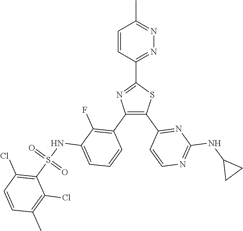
C1(C2=NN=C(C)C=C2)=NC(C2=C(F)C(NS(C3=C(Cl)C=CC(C)=C3Cl)(=O)=O)=CC=C2)=C(C2=NC(NC3CC3)=NC=C2)S1
